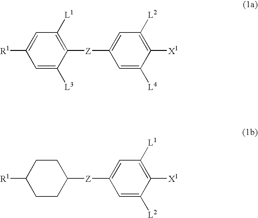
C1=C([L3])C([Z]C2=CC([L2])=C([X1])C([L4])=C2)=C([L1])C=C1[R1].C1CC([Z]C2=CC([L1])=C([X1])C([L2])=C2)CCC1[R1]
